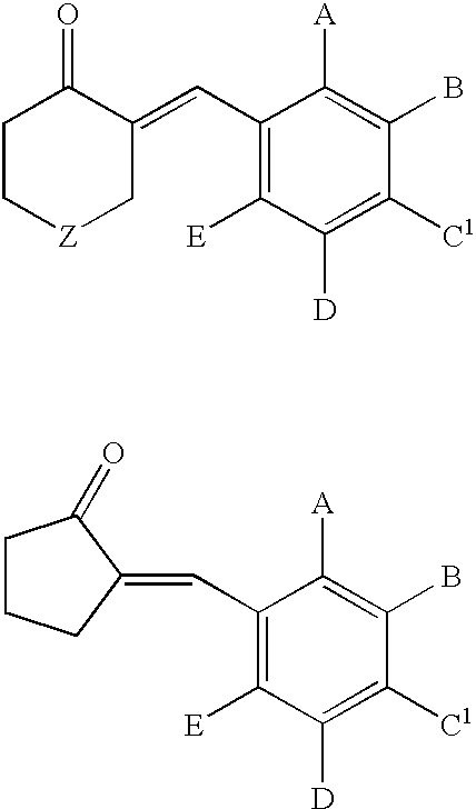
C1C[Z]CC(=CC2=C([E])C([D])=C([C1])C(B)=C2[A])C1=O.C1(C=C2CCCC2=O)=C([E])C([D])=C([C1])C(B)=C1[A]
